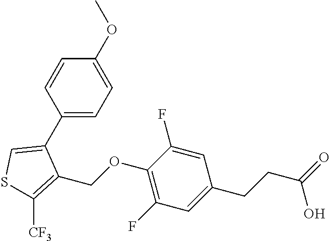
C1(C2=CSC([CF3])=C2COC2=C(F)C=C(CCC(O)=O)C=C2F)=CC=C(OC)C=C1
